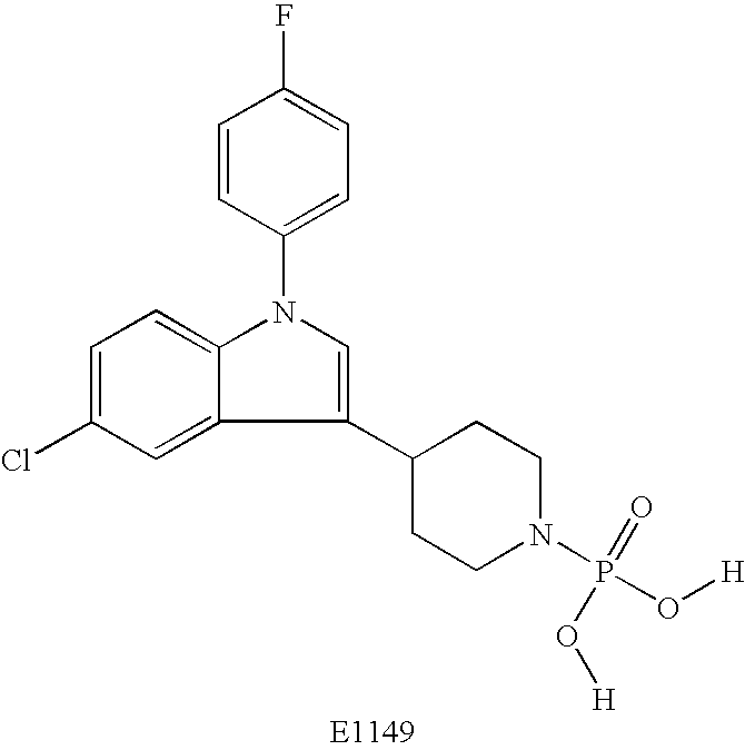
C1=C(Cl)C=C2C(=C1)N(C1=CC=C(F)C=C1)C=C2C1CCN(P(O[H])(=O)O[H])CC1
